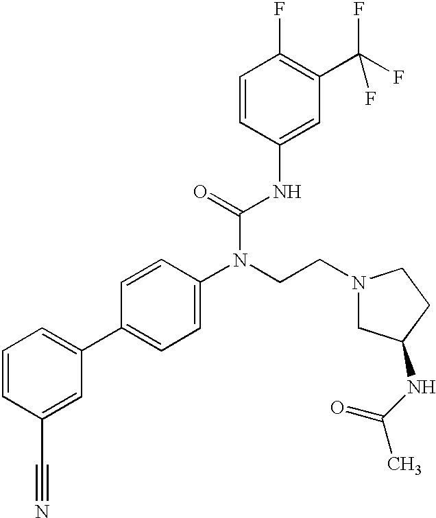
C1=CC(C#N)=CC(C2=CC=C(N(CCN3CCC(NC(C)=O)C3)C(=O)NC3=CC(C(F)(F)F)=C(F)C=C3)C=C2)=C1
